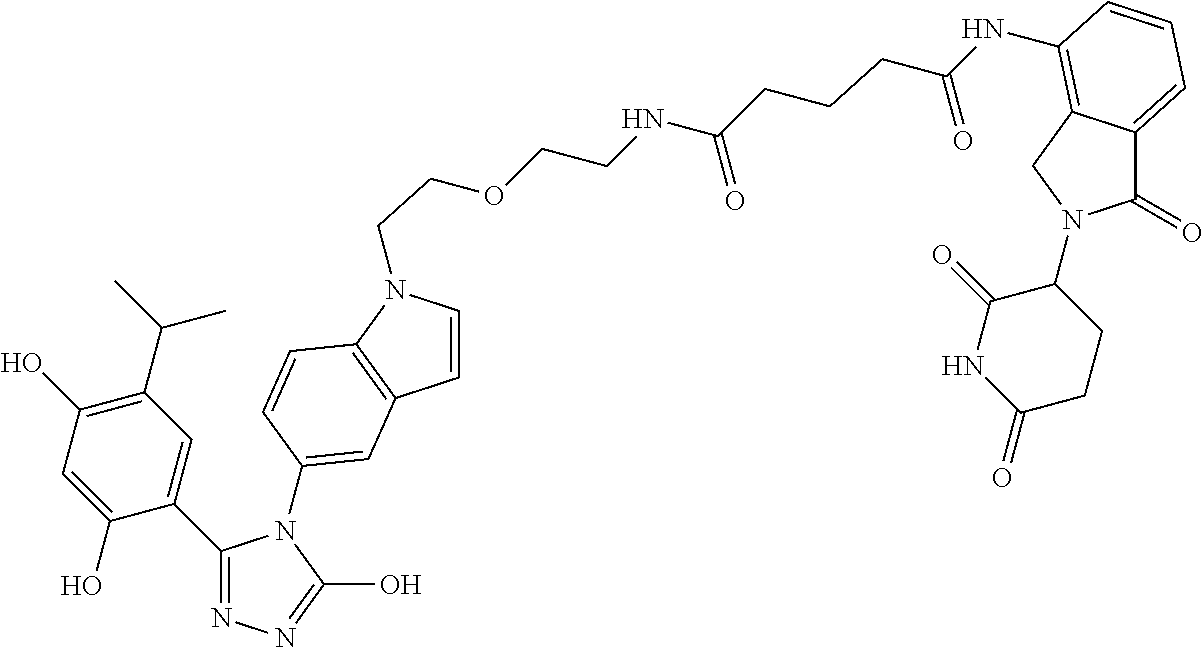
C(NC(=O)CCCC(=O)NC1=C2C(=CC=C1)C(=O)N(C1C(=O)NC(=O)CC1)C2)COCCN1C=CC2=C1C=CC(N1C(C3=CC(C(C)C)=C(O)C=C3O)=NN=C1O)=C2
